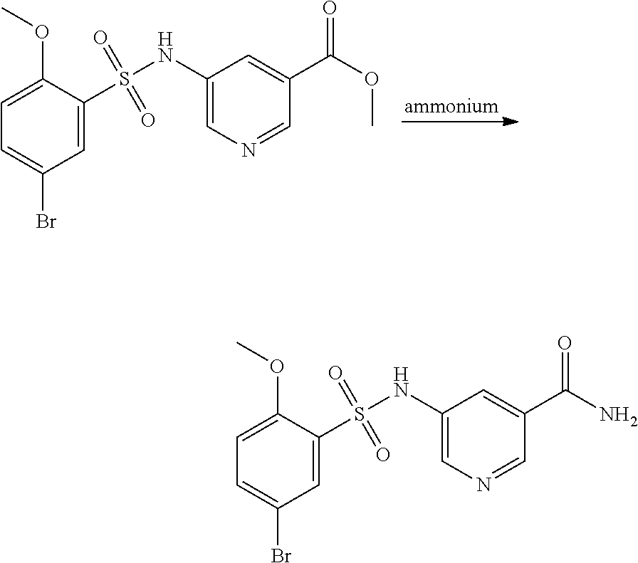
C1(NS(=O)(C2=CC(Br)=CC=C2OC)=O)=CN=CC(C(OC)=O)=C1.C1(NS(=O)(C2=CC(Br)=CC=C2OC)=O)=CN=CC(C(N)=O)=C1
